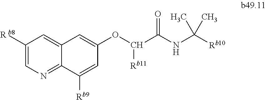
C1([R b8])=CN=C2C(=C1)C=C(OC(C(NC([Rb10])(C)C)=O)[Rb11])C=C2[Rb9]
